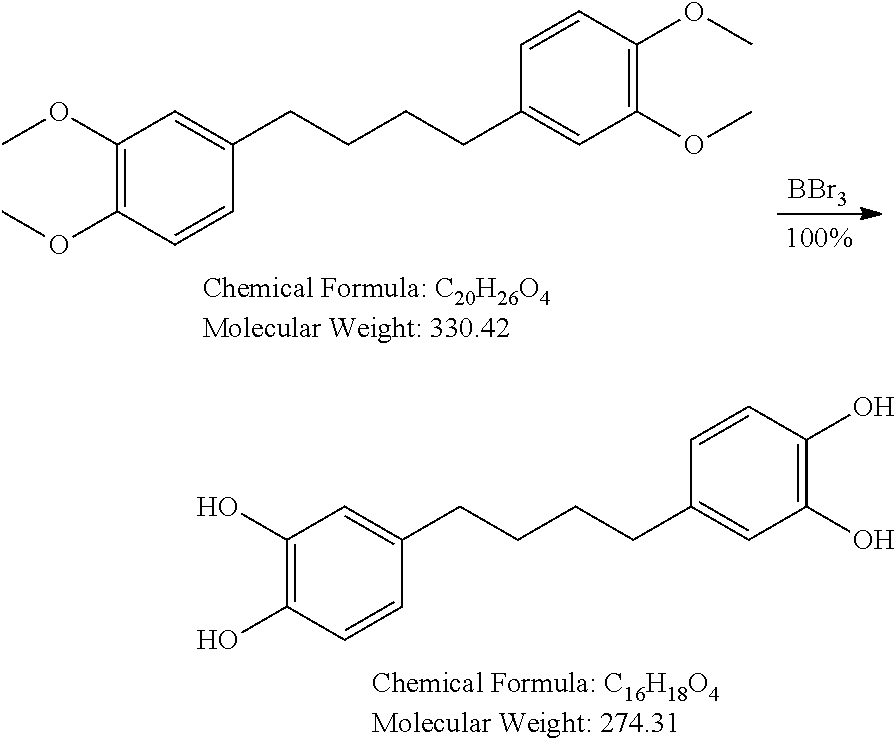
C1(O)=C(O)C=CC(CCCCC2=CC(O)=C(O)C=C2)=C1.C1(OC)=C(OC)C=CC(CCCCC2=CC(OC)=C(OC)C=C2)=C1.[BBr3]
